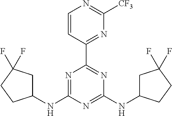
N1=C(NC2CC(F)(F)CC2)N=C(NC2CC(F)(F)CC2)N=C1C1=NC([CF3])=NC=C1
